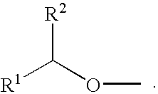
[R1]C([R2])OC
